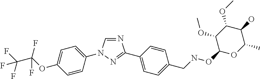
N1=CN(C2=CC=C(OC(C(F)(F)F)(F)F)C=C2)N=C1C1=CC=C(CNOC2OC(C)C(O)C(OC)C2OC)C=C1
